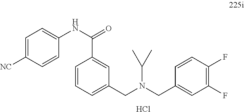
C1=C([NC])C=CC(NC(C2=CC(CN(C(C)C)CC3=CC(F)=C(F)C=C3)=CC=C2)=O)=C1.Cl
